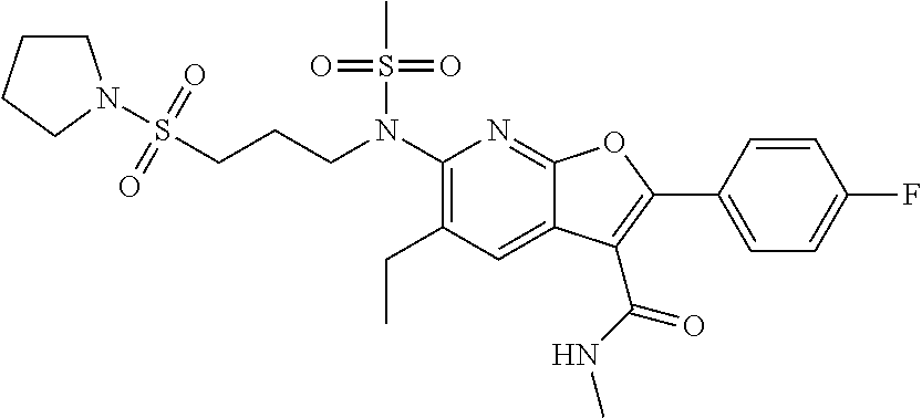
C1(N(CCCS(=O)(=O)N2CCCC2)S(C)(=O)=O)=C(CC)C=C2C(=N1)OC(C1=CC=C(F)C=C1)=C2C(NC)=O
